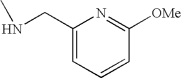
C1(CNC)=CC=CC([OMe])=N1
